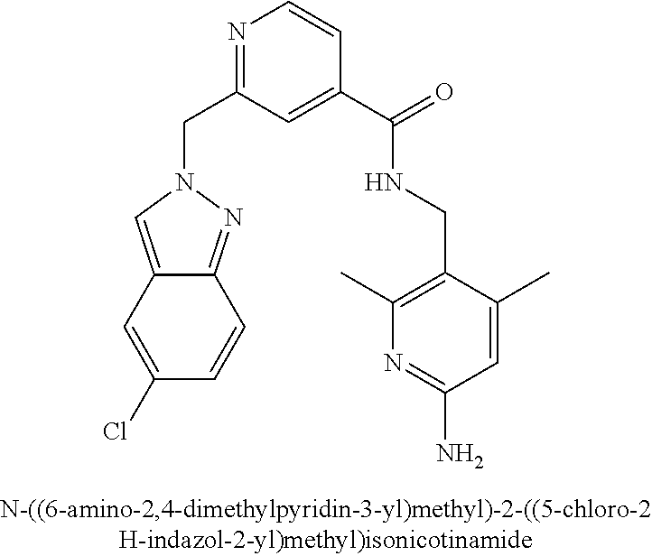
C1(Cl)=CC2=CN(CC3=NC=CC(C(=O)NCC4=C(C)N=C(N)C=C4C)=C3)N=C2C=C1
